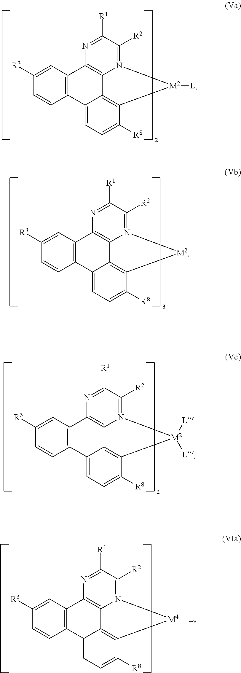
C1([R3])=CC2=C(C=C1)C1=CC=C([R8])C3=C1C1=C2N=C([R1])C([R2])=N1[M2]3[L].C1([R3])=CC2=C(C=C1)C1=CC=C([R8])C3=C1C1=C2N=C([R1])C([R2])=N1[M2]3.C1([R3])=CC2=C(C=C1)C1=CC=C([R8])C3=C1C1=C2N=C([R1])C([R2])=N1[M2]3([L])[L].C1([R3])=CC2=C(C=C1)C1=CC=C([R8])C3=C1C1=C2N=C([R1])C([R2])=N1[M4]3[L]
